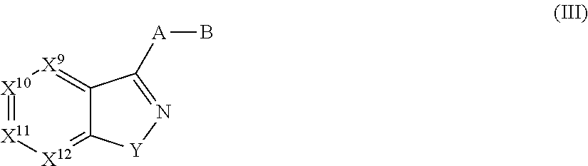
[X10]1=[X11][X12]=C2C(=[X9]1)C([A]B)=N[Y]2
